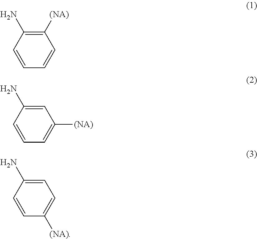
C1([(NA)])=C(N)C=CC=C1.C1=C(N)C=CC=C1[(NA)].C1=C(N)C=CC([(NA)])=C1
